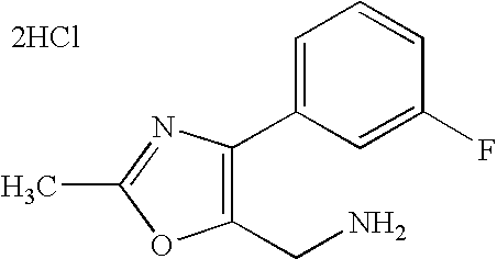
C1(CN)=C(C2=CC=CC(F)=C2)N=C(C)O1.[2HCl]
